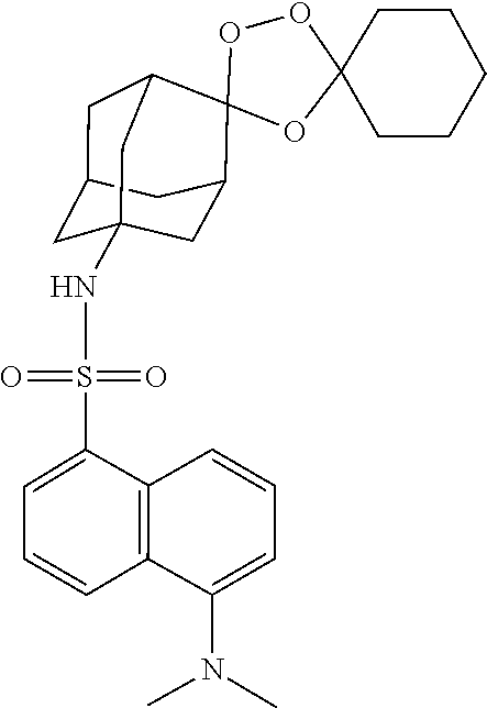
O1C2(CCCCC2)OOC12C1CC3CC(NS(=O)(C4=CC=CC5=C4C=CC=C5N(C)C)=O)(CC2C3)C1
